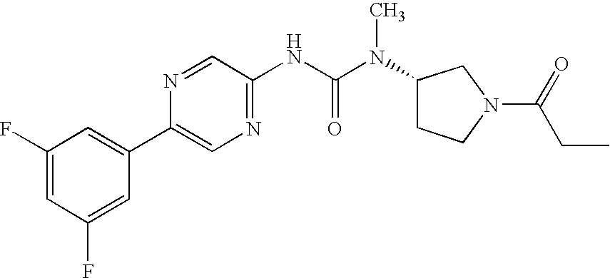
C1(F)=CC(F)=CC(C2=CN=C(NC(N(C)C3CCN(C(=O)CC)C3)=O)C=N2)=C1
